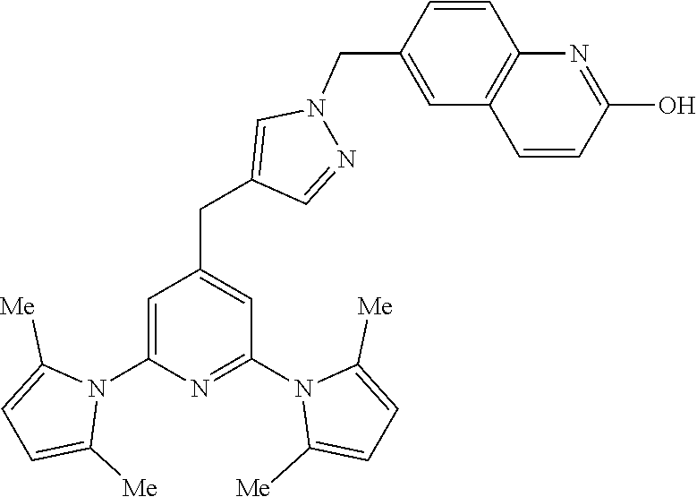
C1=C(N2C([Me])=CC=C2[Me])N=C(N2C([Me])=CC=C2[Me])C=C1CC1=CN(CC2=CC3=C(C=C2)N=C(O)C=C3)N=C1
